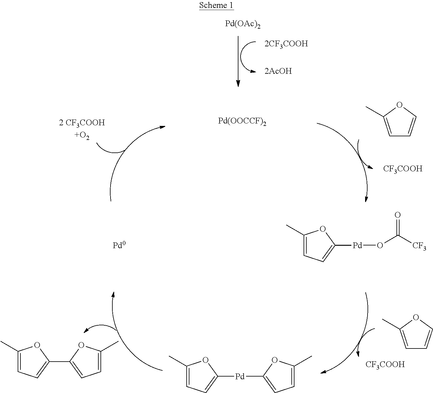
C1(C)=CC=C([Pd]C2=CC=C(C)O2)O1.C1=C(C)OC=C1.[CF3COOH].C1(C)=CC=C(C2=CC=C(C)O2)O1.[Pd(OAc)2].C1=C(C)OC=C1.[CF3COOH].C1(C)=CC=C([Pd]OC([CF3])=O)O1.[Pd(OOCCF)2].[Pd0]
